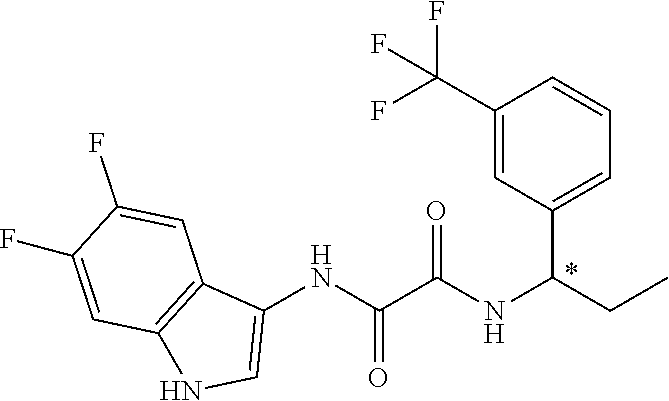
C1(NC(C(NC(CC)C2=CC=CC(C(F)(F)F)=C2)=O)=O)=CNC2=C1C=C(F)C(F)=C2
